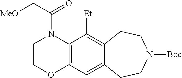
C12=C(C([Et])=C3C(=C1)CCN([Boc])CC3)N(C(C[MeO])=O)CCO2
